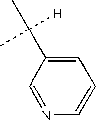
C1=NC=CC=C1C(C)([H])C
